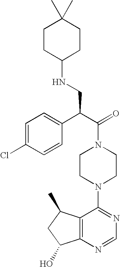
C(N1CCN(C2=NC=NC3=C2C(C)CC3O)CC1)(C(C1=CC=C(Cl)C=C1)CNC1CCC(C)(C)CC1)=O
